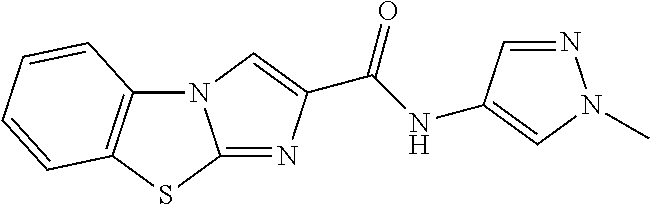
N12C3=C(SC1=NC(C(NC1=CN(C)N=C1)=O)=C2)C=CC=C3
